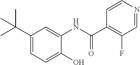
C1(C(C)(C)C)=CC=C(O)C(NC(C2=C(F)C=NC=C2)=O)=C1
